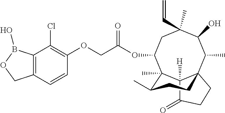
C12([H])C(=O)CCC13C(C)C(O)C(C)(C=C)CC(OC(COC1=C(Cl)C4=C(C=C1)COB4O)=O)C2(C)C(C)CC3
